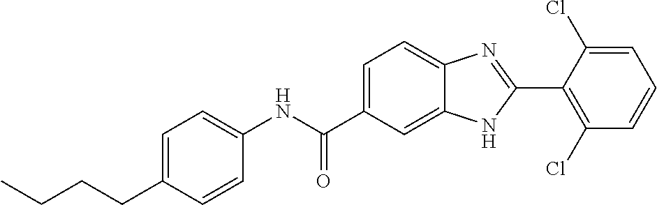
N(C(C1=CC=C2C(=C1)NC(C1=C(Cl)C=CC=C1Cl)=N2)=O)C1=CC=C(CCCC)C=C1
